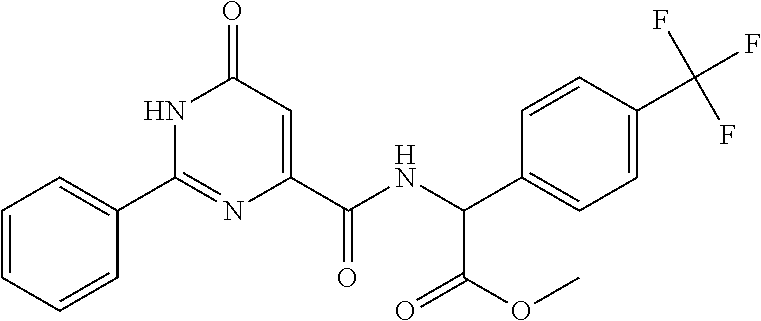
C1=CC=CC(C2=NC(C(=O)NC(C(=O)OC)C3=CC=C(C(F)(F)F)C=C3)=CC(=O)N2)=C1
